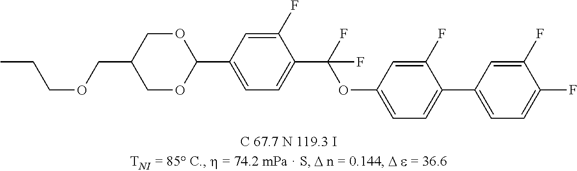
CCCOCC1COC(C2=CC=C(C(F)(OC3=CC=C(C4=CC=C(F)C(F)=C4)C(F)=C3)F)C(F)=C2)OC1
